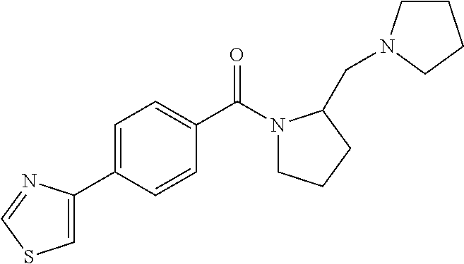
C1=C(C2=CC=C(C(N3CCCC3CN3CCCC3)=O)C=C2)N=CS1
